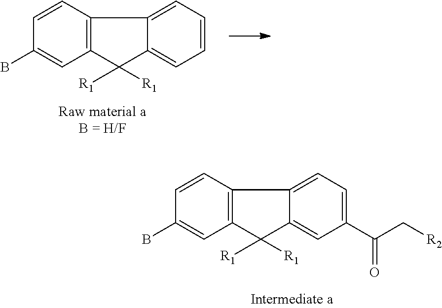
C12=C(C=CC(B)=C1)C1=CC=C(C(C[R2])=O)C=C1C2([R1])[R1].C12=C(C=CC(B)=C1)C1=CC=CC=C1C2([R1])[R1]
